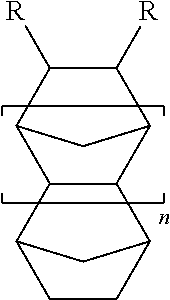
C1([R])C([R])C2C3C(C1C2)C1CCC3C1
